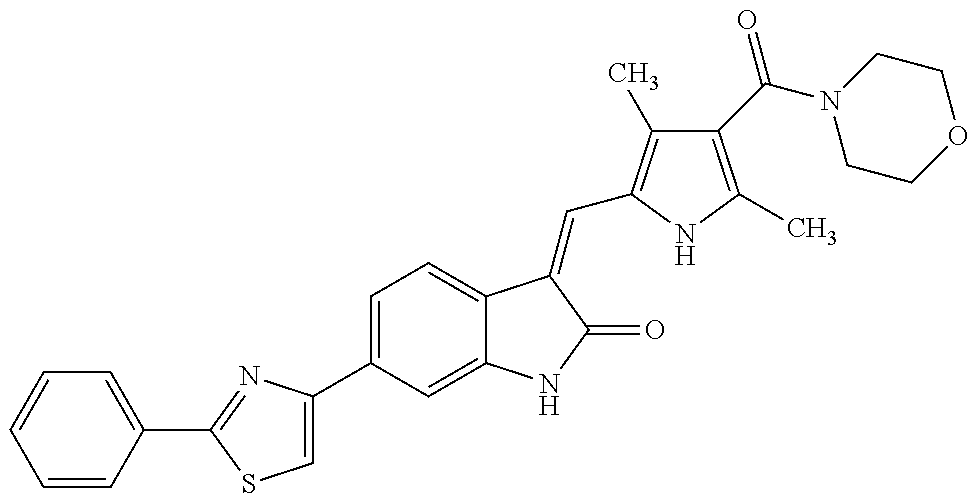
C1=CC(C2=NC(C3=CC=C4C(=C3)NC(=O)C4=CC3=C(C)C(C(=O)N4CCOCC4)=C(C)N3)=CS2)=CC=C1
